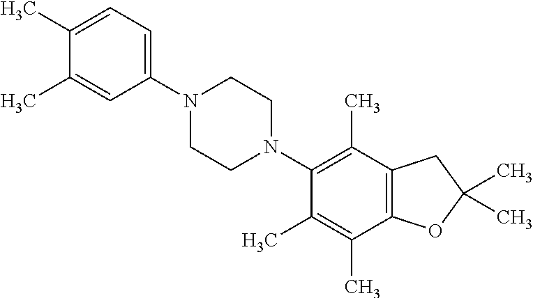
C1(C)=CC=C(N2CCN(C3=C(C)C4=C(C(C)=C3C)OC(C)(C)C4)CC2)C=C1C
